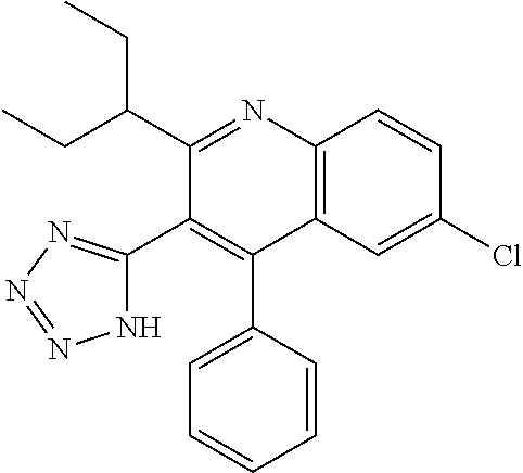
C12=C(C=C(Cl)C=C1)C(C1=CC=CC=C1)=C(C1=NN=NN1)C(C(CC)CC)=N2
